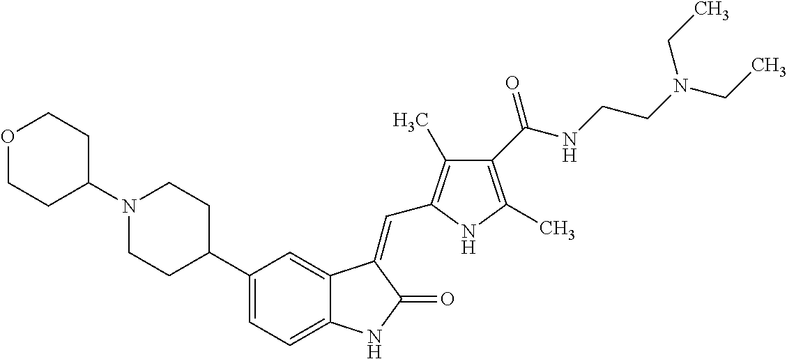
C1(C2CCN(C3CCOCC3)CC2)=CC=C2C(=C1)C(=CC1=C(C)C(C(NCCN(CC)CC)=O)=C(C)N1)C(=O)N2
